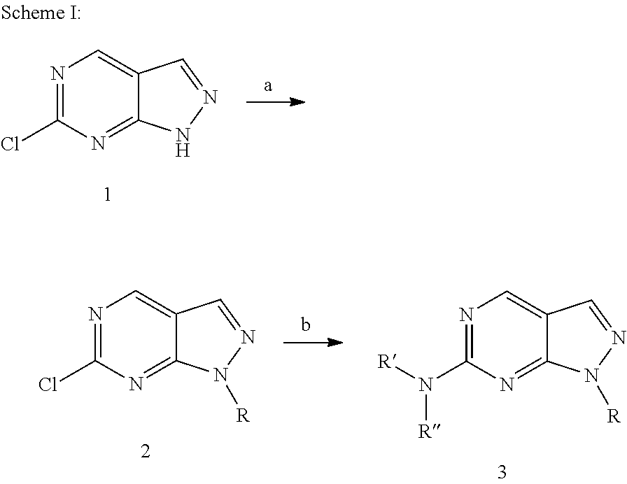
N1=C(Cl)N=C2C(=C1)C=NN2.N1=C(Cl)N=C2C(=C1)C=NN2[R].N1=C(N([R])[R])N=C2C(=C1)C=NN2[R]
